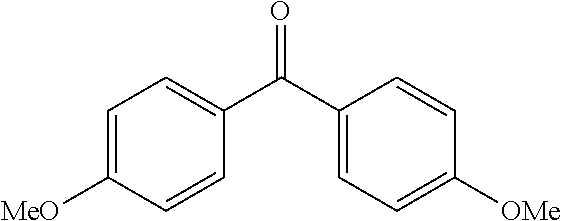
C1=C([MeO])C=CC(C(C2=CC=C([OMe])C=C2)=O)=C1
